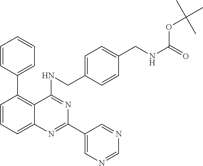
C1=CC(C2=C3C(=CC=C2)N=C(C2=CN=CN=C2)N=C3NCC2=CC=C(CNC(=O)OC(C)(C)C)C=C2)=CC=C1
